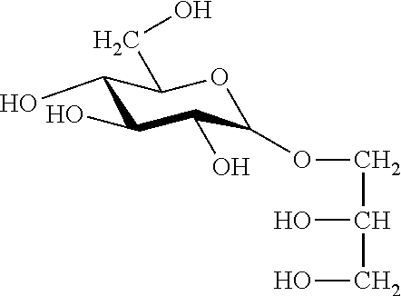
C1(O)C(O)C(O)C(OCC(O)CO)OC1CO
